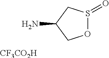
O1S(=O)CC(N)C1.[CF3CO2H]
